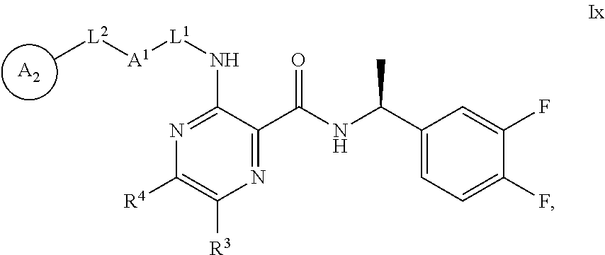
[A2].C[L2][A1][L1]NC1=NC([R4])=C([R3])N=C1C(=O)NC(C)C1=CC=C(F)C(F)=C1
